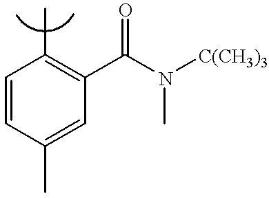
C1=CC(C)=CC(C(N([C(CH3)3])C)=O)=C1C
